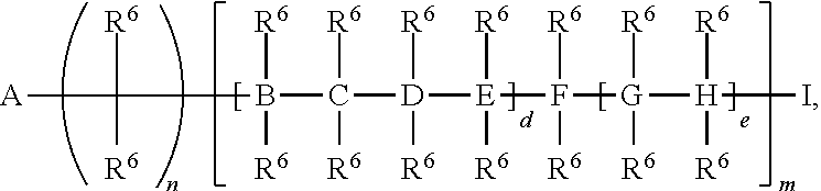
C(B([R6])([R6])C([R6])([R6])[D]([R6])([R6])[E]([R6])([R6])F([R6])([R6])[G]([R6])([R6])[H](I)([R6])[R6])([A])([R6])[R6].[d]
